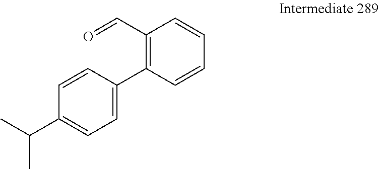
C1(C=O)=C(C2=CC=C(C(C)C)C=C2)C=CC=C1
